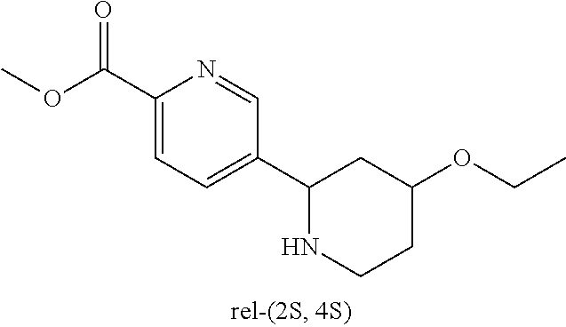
C1(C(OC)=O)=CC=C(C2CC(OCC)CCN2)C=N1
